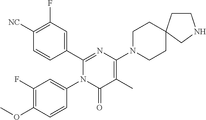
C1(C2=CC(F)=C([CN])C=C2)=NC(N2CCC3(CC2)CCNC3)=C(C)C(=O)N1C1=CC(F)=C(OC)C=C1
